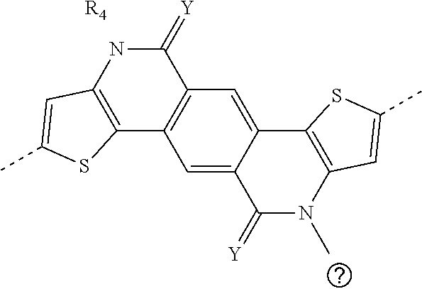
[R4].C12=C(NC(=[Y])C3=C1C=C1C(=[Y])N(C)C4=C(SC(C)=C4)C1=C3)C=C(C)S2
